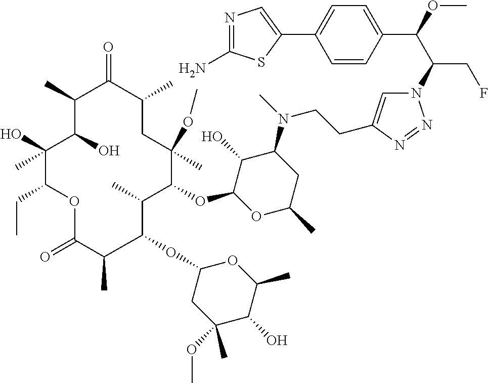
N1=NN(C(C(C2=CC=C(C3=CN=C(N)S3)C=C2)OC)CF)C=C1CCN(C1C(O)C(OC2C(C)C(OC3CC(OC)(C)C(O)C(C)O3)C(C)C(=O)OC(CC)C(O)(C)C(O)C(C)C(=O)C(C)CC2(OC)C)OC(C)C1)C
